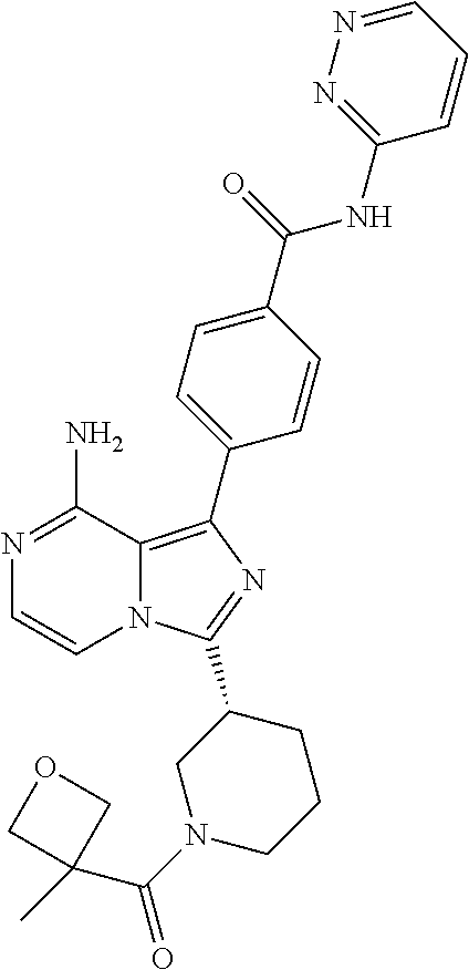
N12C(=C(C3=CC=C(C(=O)NC4=NN=CC=C4)C=C3)N=C1C1CCCN(C(C3(C)COC3)=O)C1)C(N)=NC=C2
